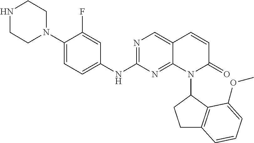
N1=C(NC2=CC=C(N3CCNCC3)C(F)=C2)N=C2C(=C1)C=CC(=O)N2C1CCC2=C1C(OC)=CC=C2
